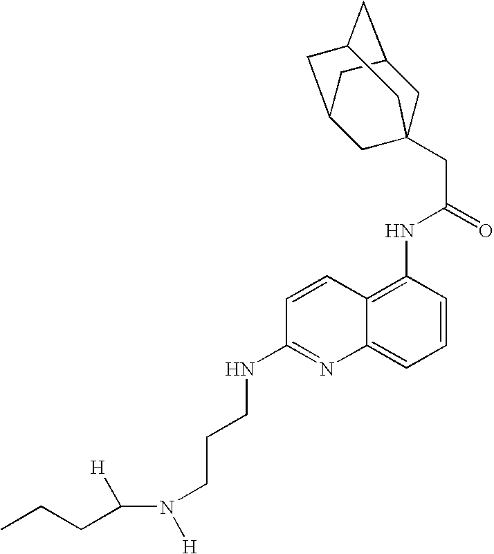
C([H])(N([H])CCCNC1=NC2=CC=CC(NC(CC34CC5CC(CC(C3)C5)C4)=O)=C2C=C1)CCC
